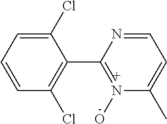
C1(Cl)=CC=CC(Cl)=C1C1=N(O)C(C)=CC=N1
